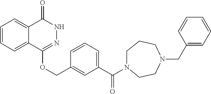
C1=CC=C2C(=C1)C(=O)NN=C2OCC1=CC(C(N2CCCN(CC3=CC=CC=C3)CC2)=O)=CC=C1
